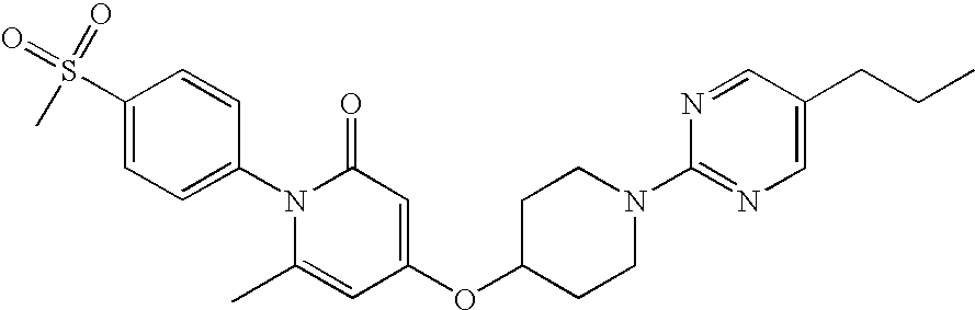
C1=CC(N2C(C)=CC(OC3CCN(C4=NC=C(CCC)C=N4)CC3)=CC2=O)=CC=C1S(C)(=O)=O
